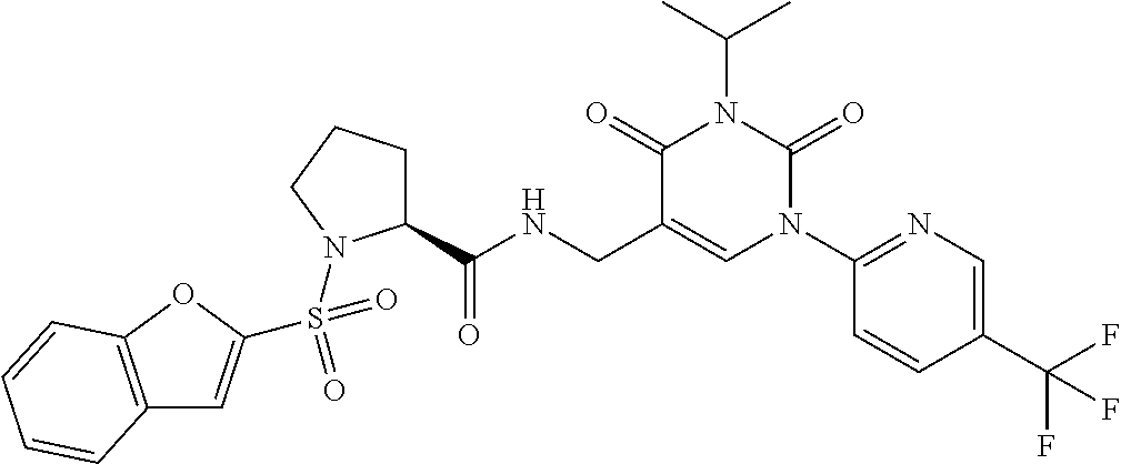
C12=C(OC(S(=O)(=O)N3C(C(NCC4=CN(C5=NC=C(C(F)(F)F)C=C5)C(=O)N(C(C)C)C4=O)=O)CCC3)=C1)C=CC=C2
